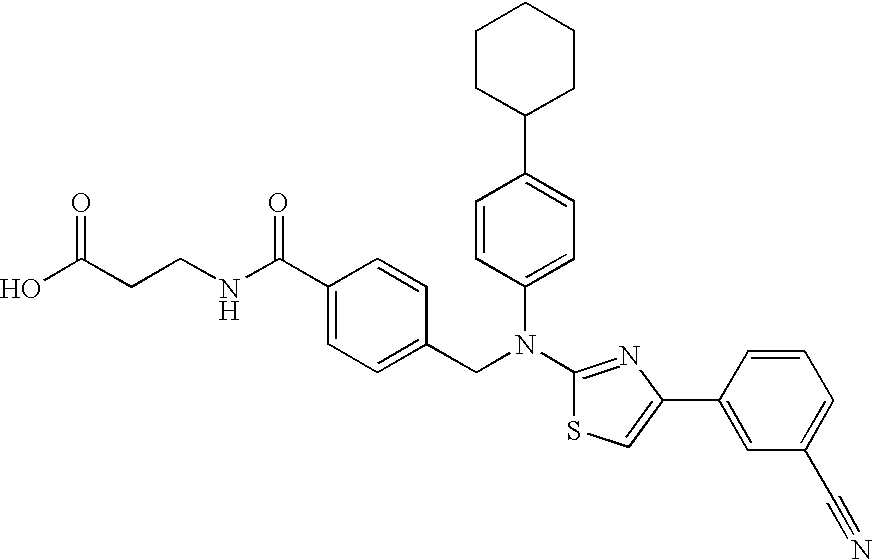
C1(C2=CC=C(N(C3=NC(C4=CC(C#N)=CC=C4)=CS3)CC3=CC=C(C(NCCC(O)=O)=O)C=C3)C=C2)CCCCC1
